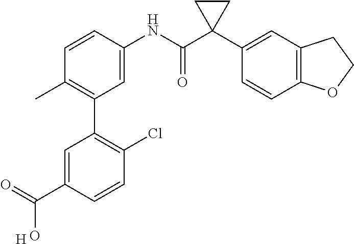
C1=C(NC(C2(C3=CC4=C(C=C3)OCC4)CC2)=O)C=CC(C)=C1C1=C(Cl)C=CC(C(O)=O)=C1.[H]
